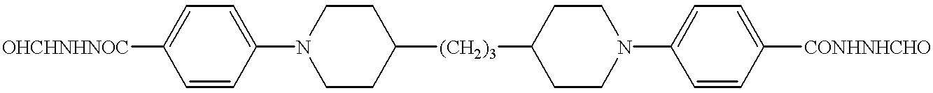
C1=CC(N2CCC([(CH2)3]C3CCN(C4=CC=C([CONHNHCHO])C=C4)CC3)CC2)=CC=C1[OHCHNHNOC]
